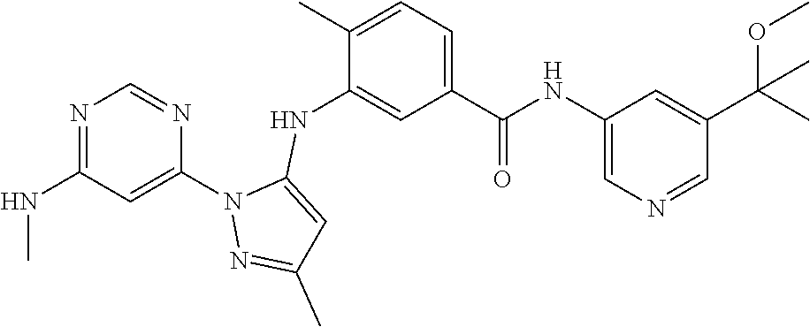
N1=C(NC)C=C(N2N=C(C)C=C2NC2=CC(C(NC3=CN=CC(C(C)(OC)C)=C3)=O)=CC=C2C)N=C1
